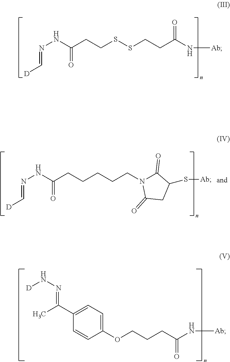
C(=NNC(CCSSCCC(N[Ab])=O)=O)[D].C(=NNC(CCCCCN1C(=O)C(S[Ab])CC1=O)=O)[D].C1(C(C)=NN[D])=CC=C(OCCCC(N[Ab])=O)C=C1
